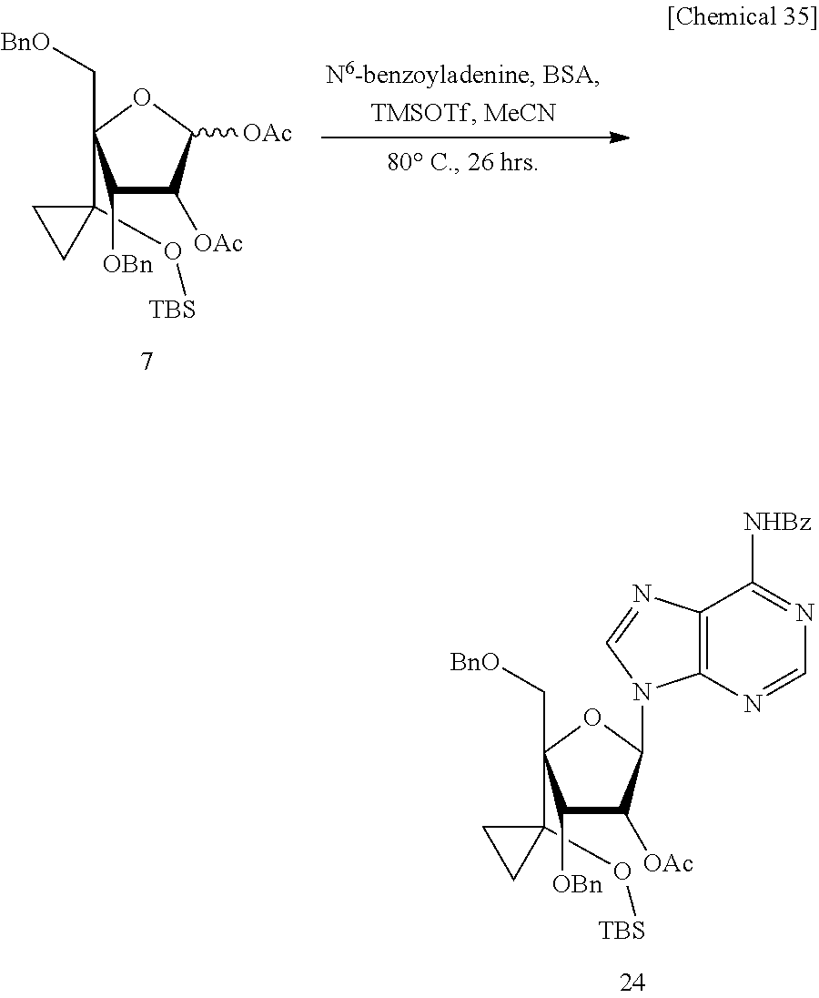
C1(C2(C[BnO])C([OBn])C([OAc])C([OAc])O2)(O[TBS])CC1.C1(C2(C[BnO])C([OBn])C([OAc])C(N3C4=C(C([NHBz])=NC=N4)N=C3)O2)(O[TBS])CC1
